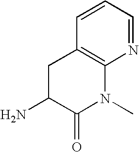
NC1C(=O)N(C)C2=C(C1)C=CC=N2
